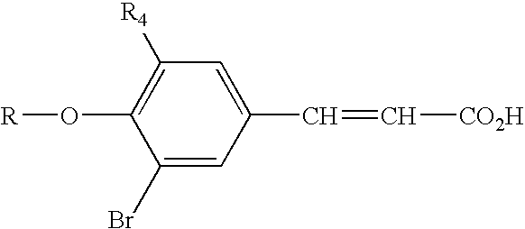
C1([R4])=C(O[R])C(Br)=CC(C=C[CO2H])=C1
